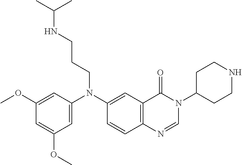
C1(OC)=CC(N(C2=CC3=C(C=C2)N=CN(C2CCNCC2)C3=O)CCCNC(C)C)=CC(OC)=C1
